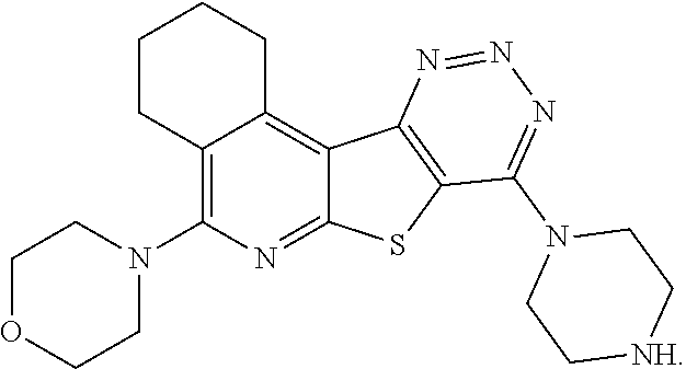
C1CC2=C(N3CCOCC3)N=C3C(=C2CC1)C1=C(S3)C(N2CC[NH]CC2)=NN=N1
